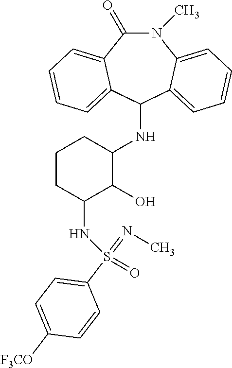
C1(NC2CCCC(NS(=O)(C3=CC=C([F3CO])C=C3)=NC)C2O)C2=CC=CC=C2N(C)C(=O)C2=CC=CC=C12
